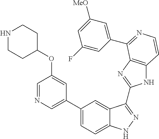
C1(C2=CC=C3C(=C2)C(C2=NC4=C(N2)C=CN=C4C2=CC([MeO])=CC(F)=C2)=NN3)=CN=CC(OC2CCNCC2)=C1
